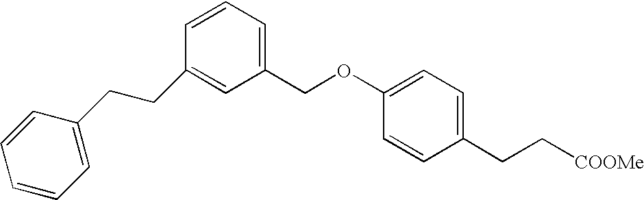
C(C1=CC(COC2=CC=C(CC[COOMe])C=C2)=CC=C1)CC1=CC=CC=C1
